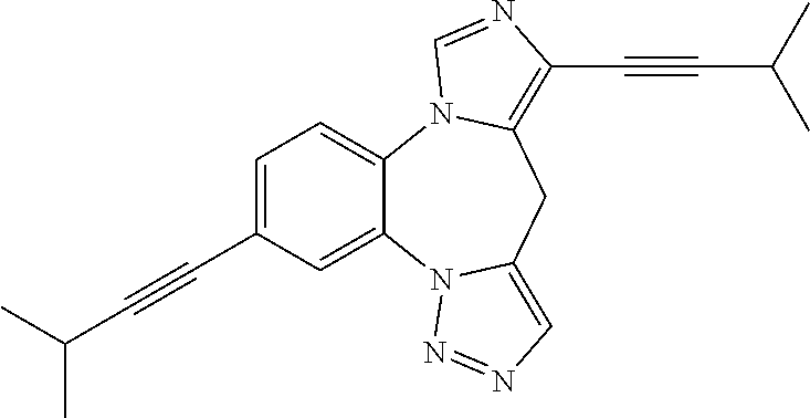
C1=C(C#CC(C)C)C=C2C(=C1)N1C(=C(C#CC(C)C)N=C1)CC1=CN=NN21
